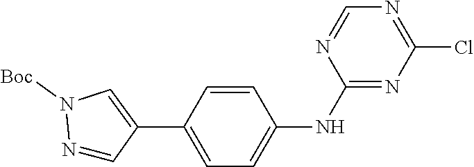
N1=CC(C2=CC=C(NC3=NC(Cl)=NC=N3)C=C2)=CN1[Boc]
